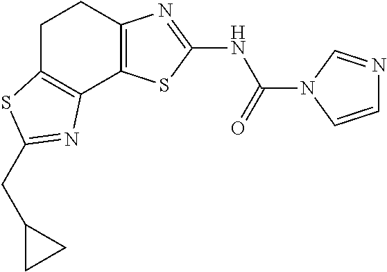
C1C2=C(C3=C(C1)N=C(NC(=O)N1C=CN=C1)S3)N=C(CC1CC1)S2
